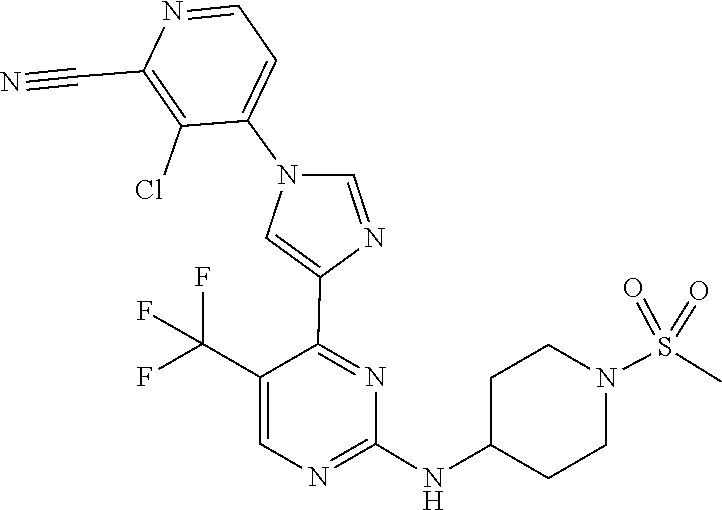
N1=C(NC2CCN(S(=O)(=O)C)CC2)N=C(C2=CN(C3=CC=NC(C#N)=C3Cl)C=N2)C(C(F)(F)F)=C1
